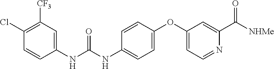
C1(Cl)=C([CF3])C=C(NC(NC2=CC=C(OC3=CC=NC(C([NHMe])=O)=C3)C=C2)=O)C=C1
